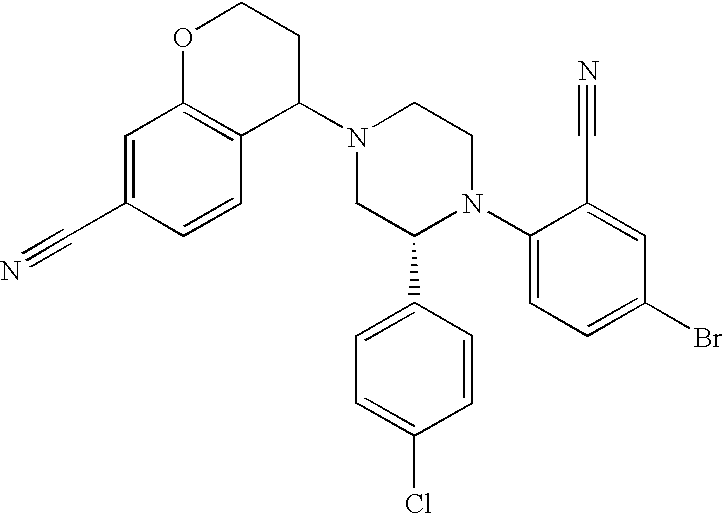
C1=C(C#N)C=CC2=C1OCCC2N1CC(C2=CC=C(Cl)C=C2)N(C2=CC=C(Br)C=C2C#N)CC1
